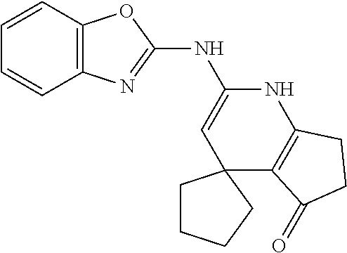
C1=CC2=C(C=C1)N=C(NC1=CC3(C4=C(N1)CCC4=O)CCCC3)O2
